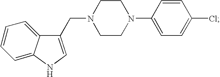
C1(CN2CCN(C3=CC=C(Cl)C=C3)CC2)=CNC2=CC=CC=C12
